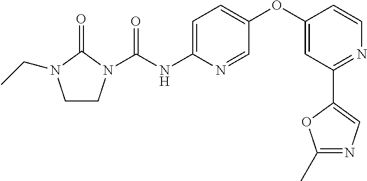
C(N1CCN(C(NC2=CC=C(OC3=CC(C4=CN=C(C)O4)=NC=C3)C=N2)=O)C1=O)C
